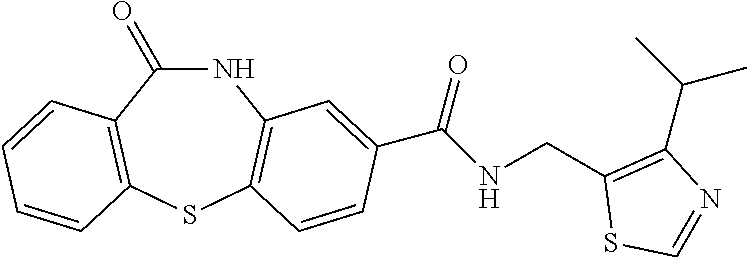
N1C(=O)C2=C(SC3=C1C=C(C(NCC1=C(C(C)C)N=CS1)=O)C=C3)C=CC=C2
